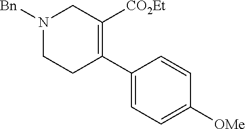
C1(C2=C([CO2Et])CN([Bn])CC2)=CC=C([OMe])C=C1
